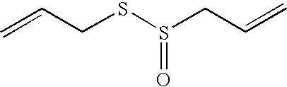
C=CCSS(CC=C)=O
